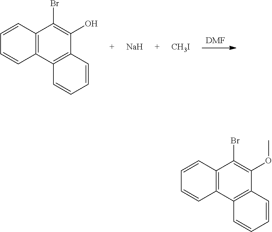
[DMF].C12=C(C3=C(C(O)=C1Br)C=CC=C3)C=CC=C2.[Na].[CH3I].C12=C(C3=C(C(OC)=C1Br)C=CC=C3)C=CC=C2
